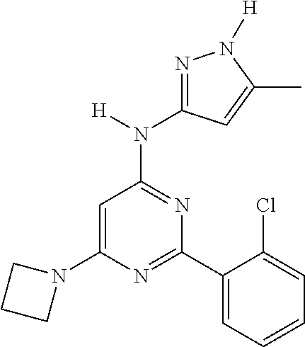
N1=C(N(C2=NC(C3=CC=CC=C3Cl)=NC(N3CCC3)=C2)[H])C=C(C)N1[H]
